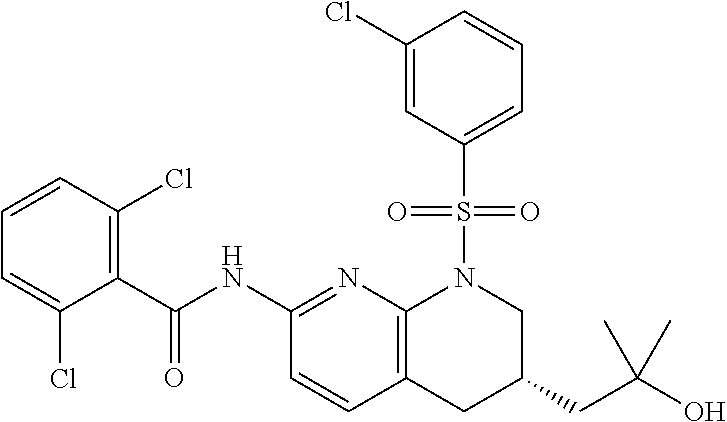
C1(C(NC2=NC3=C(C=C2)CC(CC(O)(C)C)CN3S(C2=CC=CC(Cl)=C2)(=O)=O)=O)=C(Cl)C=CC=C1Cl
